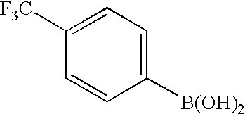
C1([B(OH)2])=CC=C([F3C])C=C1
